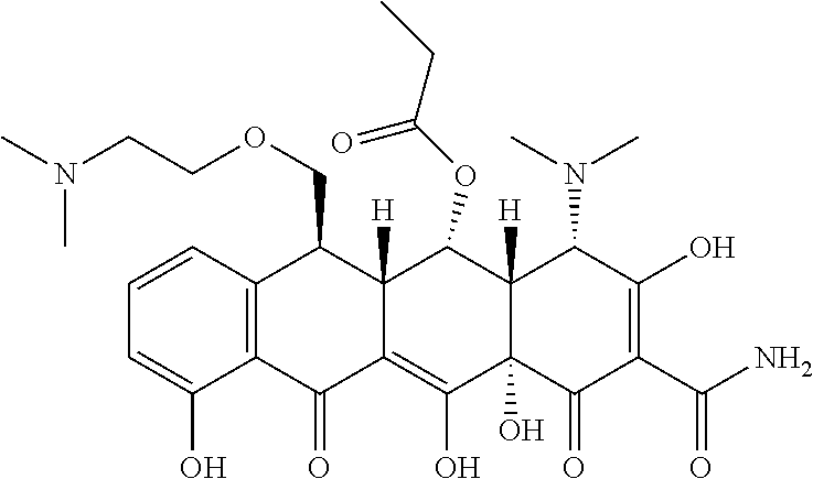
C1=CC2=C(C(O)=C1)C(=O)C1=C(O)C3(O)C([H])(C(OC(=O)CC)C1([H])C2COCCN(C)C)C(N(C)C)C(O)=C(C(N)=O)C3=O
